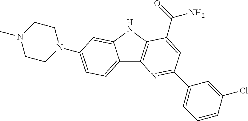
C12=CC=C(N3CCN(C)CC3)C=C1NC1=C2N=C(C2=CC=CC(Cl)=C2)C=C1C(=O)N
